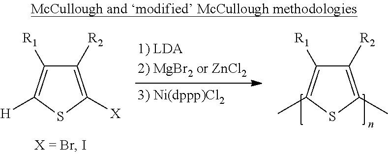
C1([R2])=C(C)SC(C)=C1[R1].C1([R2])=C([X])SC([H])=C1[R1]
